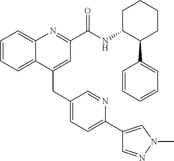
C(C1=CC(C(NC2C(C3=CC=CC=C3)CCCC2)=O)=NC2=CC=CC=C12)C1=CC=C(C2=CN(C)N=C2)N=C1
